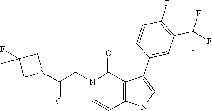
C1(F)=C(C(F)(F)F)C=C(C2=CNC3=C2C(=O)N(CC(N2CC(F)(C)C2)=O)C=C3)C=C1
